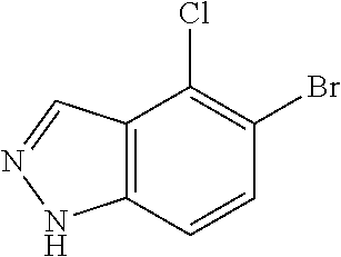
C12=C(NN=C1)C=CC(Br)=C2Cl
